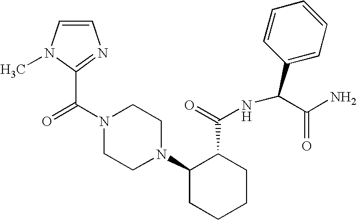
C(N1CCN(C2CCCCC2C(=O)NC(C2=CC=CC=C2)C(N)=O)CC1)(=O)C1=NC=CN1C
